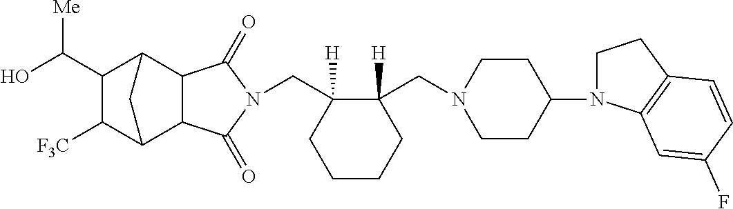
C(C1([H])C(CN2CCC(N3CCC4=C3C=C(F)C=C4)CC2)([H])CCCC1)N1C(=O)C2C3C([F3C])C(C(O)[Me])C(C2C1=O)C3
